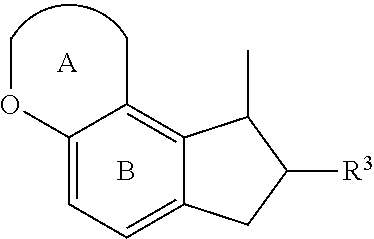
C1(OC)=CC=C2C(=C1C)C(C)C([R3])C2.[A].B
